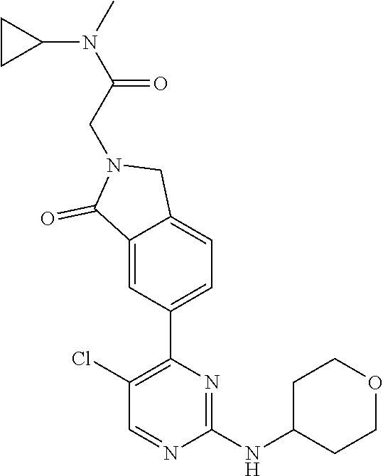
C1(Cl)=C(C2=CC=C3C(=C2)C(=O)N(CC(N(C)C2CC2)=O)C3)N=C(NC2CCOCC2)N=C1
